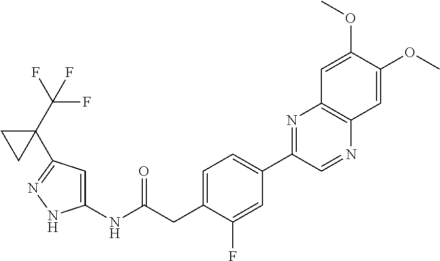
C1(NC(CC2=CC=C(C3=NC4=C(N=C3)C=C(OC)C(OC)=C4)C=C2F)=O)=CC(C2(C(F)(F)F)CC2)=NN1
